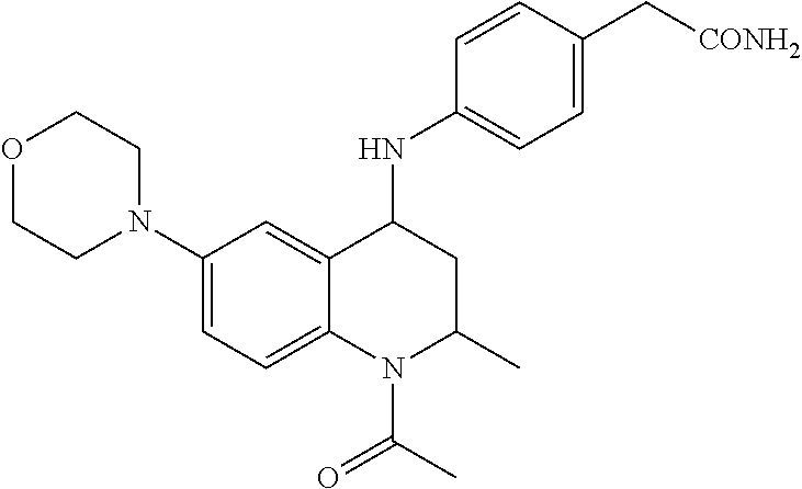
C1(N2CCOCC2)=CC=C2C(=C1)C(NC1=CC=C(C[CONH2])C=C1)CC(C)N2C(C)=O
